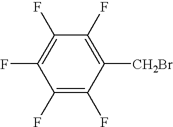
C1(F)=C(F)C([CH2Br])=C(F)C(F)=C1F
